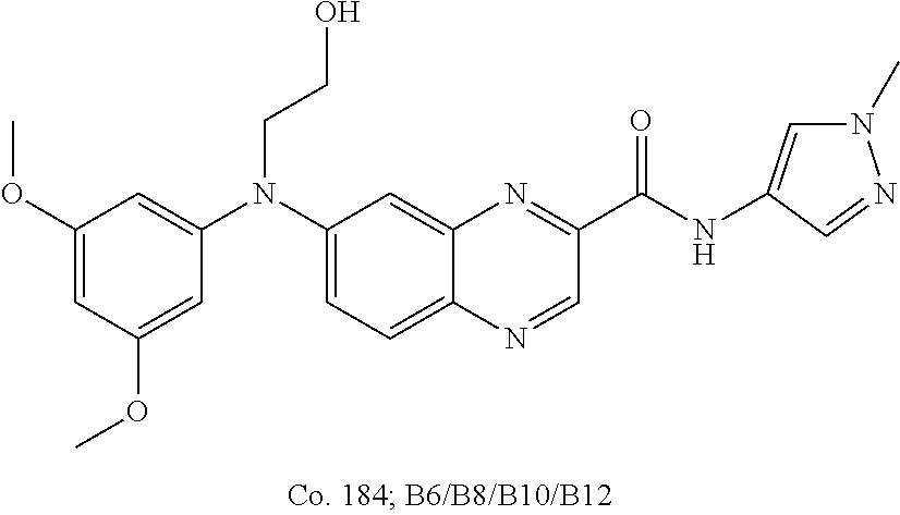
C1(OC)=CC(OC)=CC(N(C2=CC=C3C(=C2)N=C(C(NC2=CN(C)N=C2)=O)C=N3)CCO)=C1
